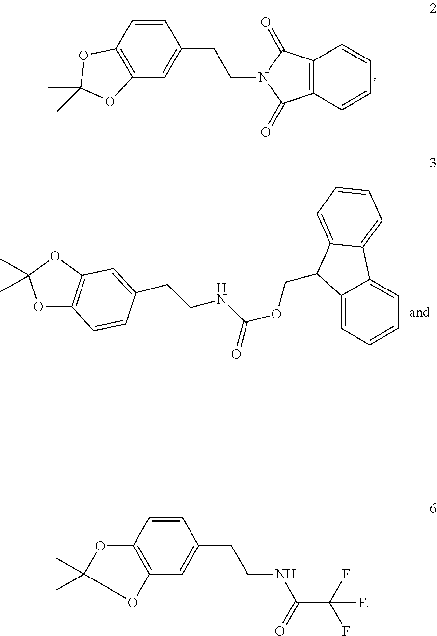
C1=CC2=C(C=C1CCN1C(=O)C3=C(C1=O)C=CC=C3)OC(C)(C)O2.O1C2=C(OC1(C)C)C=C(CCNC(OCC1C3=CC=CC=C3C3=CC=CC=C31)=O)C=C2.C1=CC2=C(C=C1CCNC(=O)C(F)(F)F)OC(C)(C)O2
